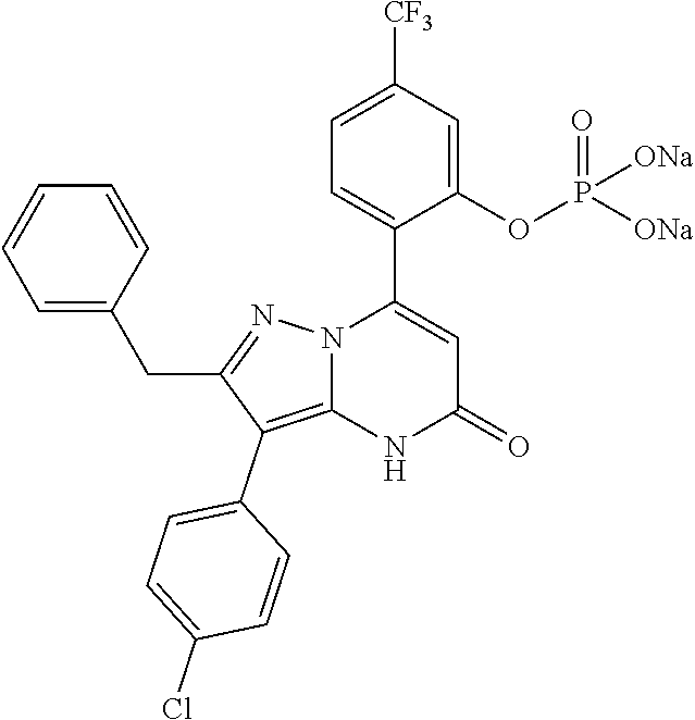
C1(OP([ONa])(=O)[ONa])=CC([CF3])=CC=C1C1=CC(=O)NC2=C(C3=CC=C(Cl)C=C3)C(CC3=CC=CC=C3)=NN12
